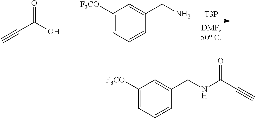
[T3P].C#CC(O)=O.C1([F3CO])=CC=CC(CN)=C1.C1([F3CO])=CC=CC(CNC(C#C)=O)=C1
